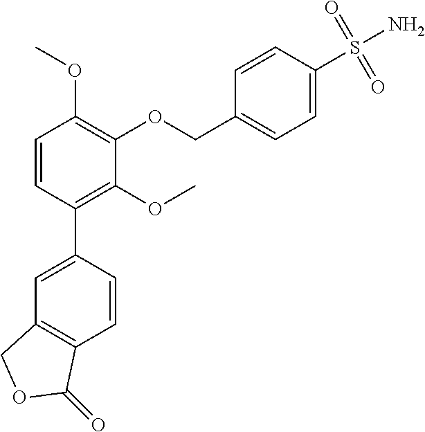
C1=CC(C2=CC3=C(C=C2)C(=O)OC3)=C(OC)C(OCC2=CC=C(S(N)(=O)=O)C=C2)=C1OC
